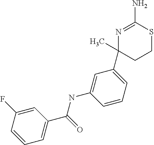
C1=C(F)C=CC=C1C(NC1=CC(C2(C)N=C(N)SCC2)=CC=C1)=O
